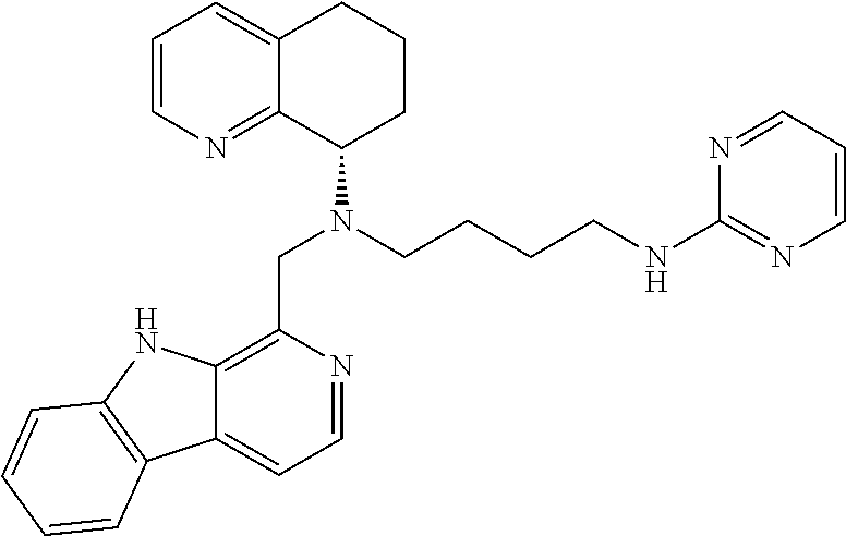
C1=CN=C2C(=C1)CCCC2N(CC1=C2C(=CC=N1)C1=C(N2)C=CC=C1)CCCCNC1=NC=CC=N1
